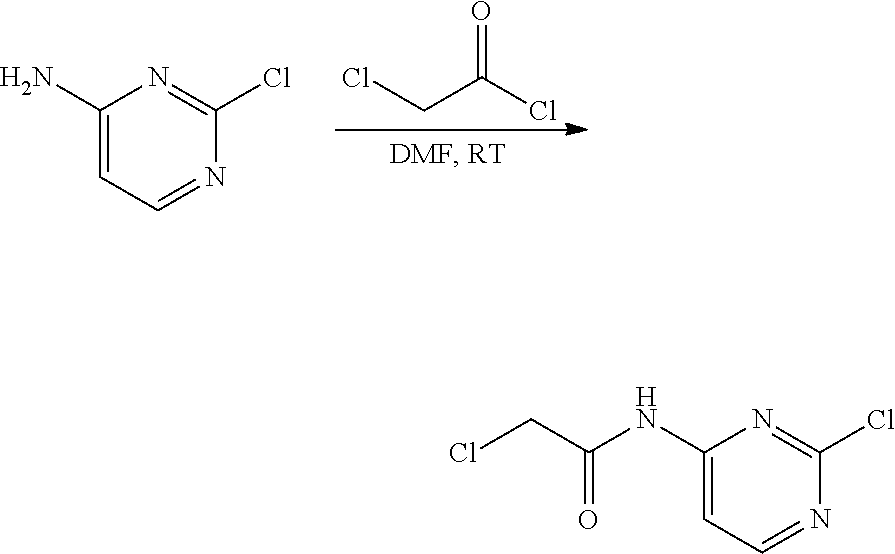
ClCC(Cl)=O.C1(N)=CC=NC(Cl)=N1.C1(NC(CCl)=O)=CC=NC(Cl)=N1
